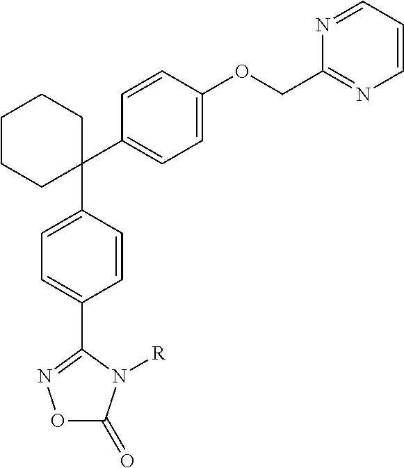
C1(C2=CC=C(OCC3=NC=CC=N3)C=C2)(C2=CC=C(C3=NOC(=O)N3[R])C=C2)CCCCC1
